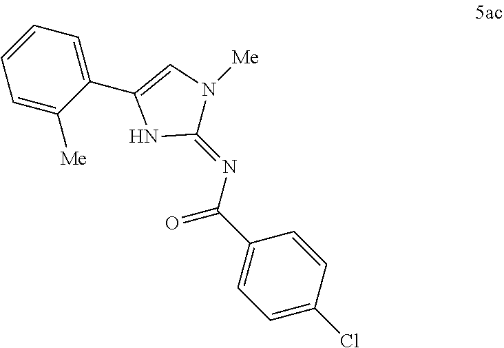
C1=CC=C(C2=CN([Me])C(=NC(C3=CC=C(Cl)C=C3)=O)N2)C([Me])=C1
